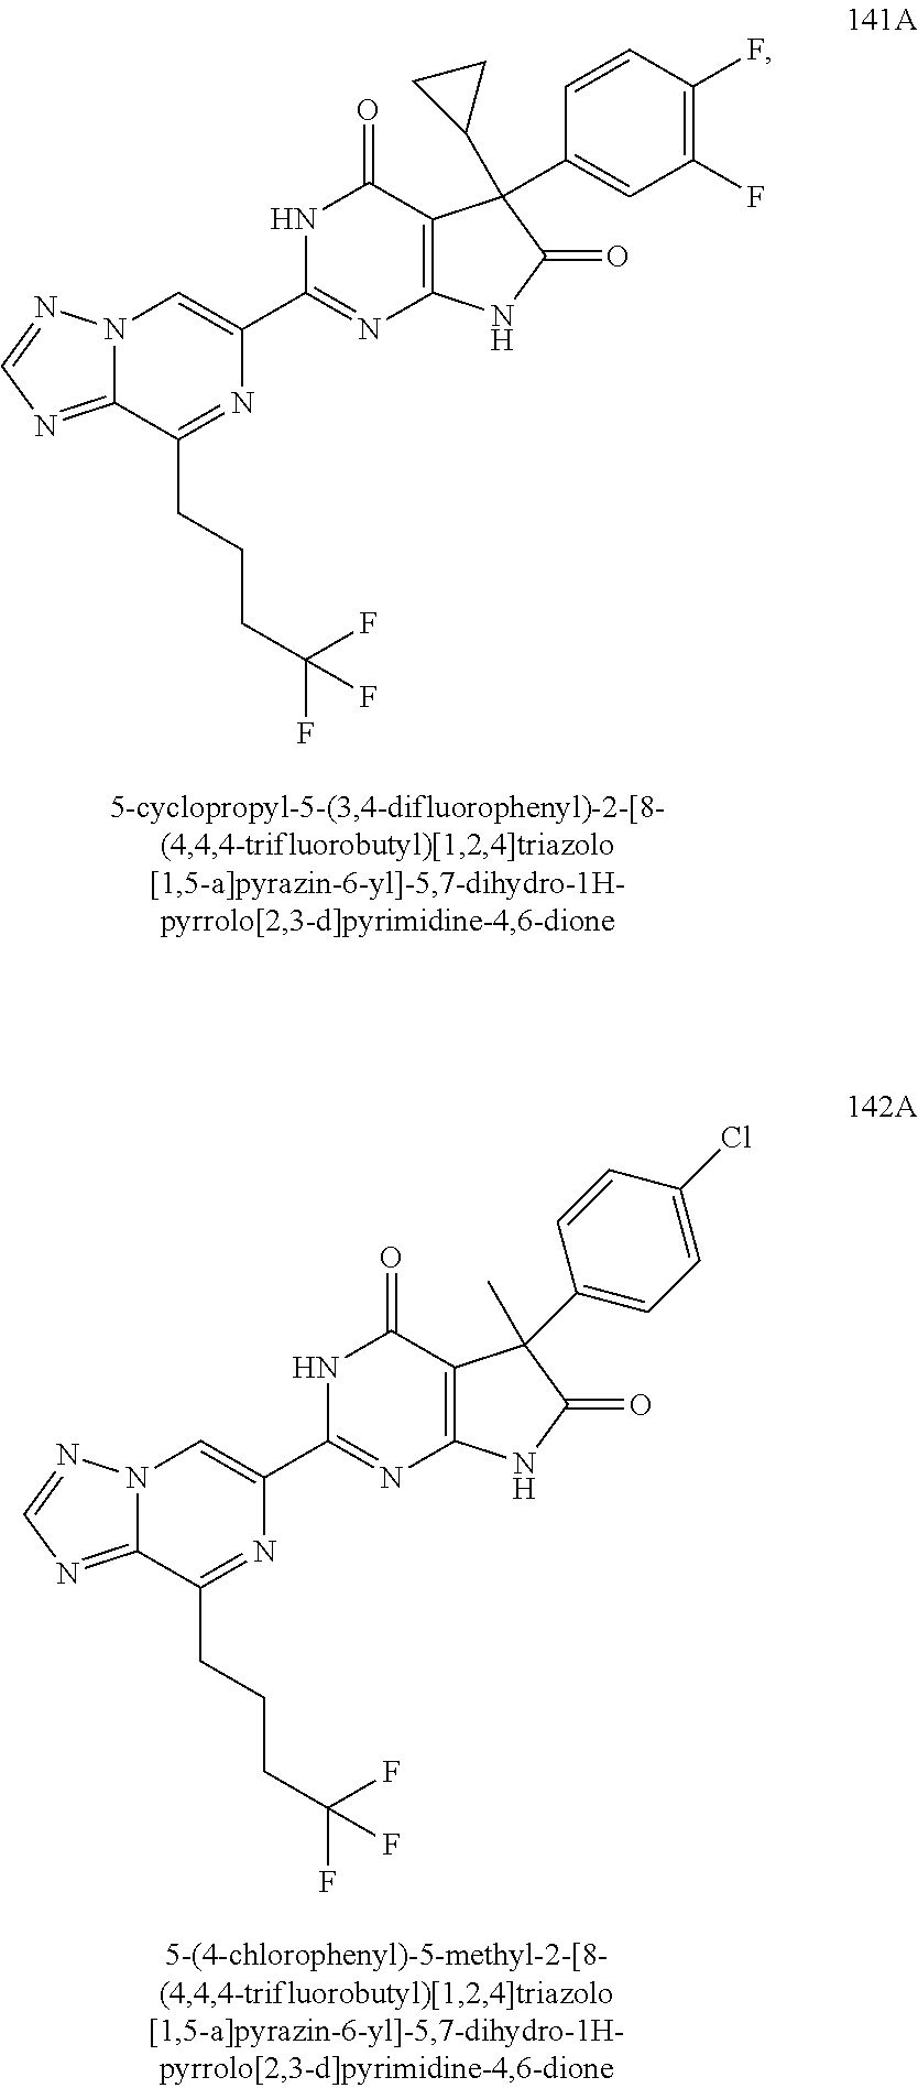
C12=NC=NN1C=C(C1=NC3=C(C(=O)N1)C(C1CC1)(C1=CC(F)=C(F)C=C1)C(=O)N3)N=C2CCCC(F)(F)F.C12=NC=NN1C=C(C1=NC3=C(C(=O)N1)C(C)(C1=CC=C(Cl)C=C1)C(=O)N3)N=C2CCCC(F)(F)F
